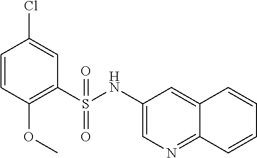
C1=CC(OC)=C(S(NC2=CN=C3C(=C2)C=CC=C3)(=O)=O)C=C1Cl
